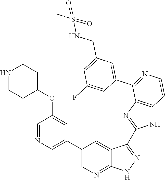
C1=NC=C(C2=CN=C3C(=C2)C(C2=NC4=C(N2)C=CN=C4C2=CC(CNS(C)(=O)=O)=CC(F)=C2)=N[N H]3)C=C1OC1CCNCC1
